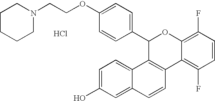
C1(C2=CC=C(OCCN3CCCCC3)C=C2)C2=C(C3=C(F)C=CC(F)=C3O1)C=CC1=CC(O)=CC=C21.Cl
